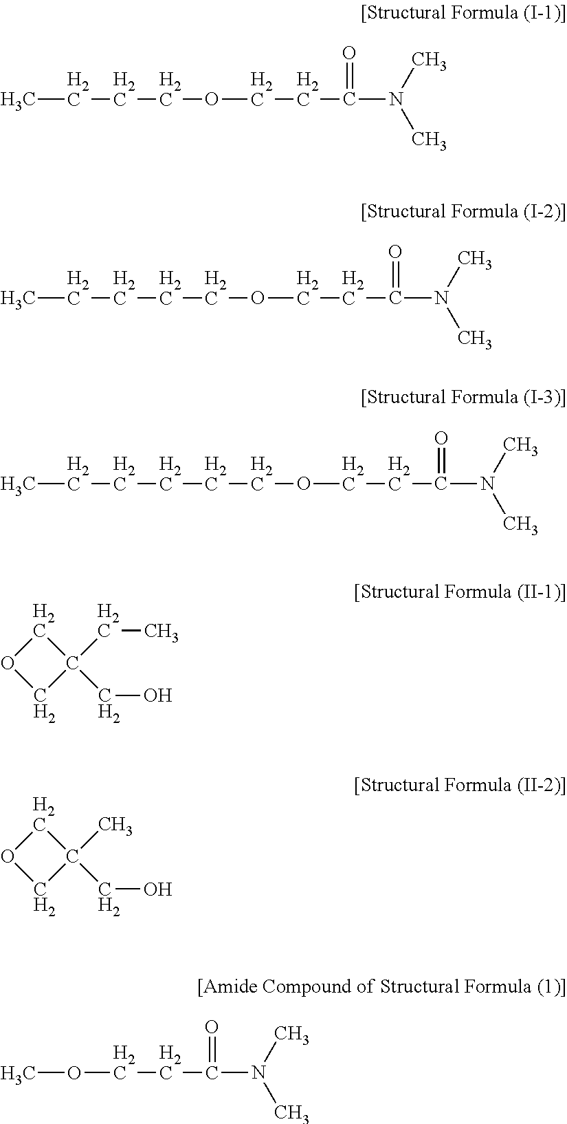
CCCCOCCC(=O)N(C)C.C(CCCOCCC(=O)N(C)C)C.C(CCCOCCC(=O)N(C)C)CC.C1C(CC)(CO)CO1.C1C(C)(CO)CO1.COCCC(=O)N(C)C
